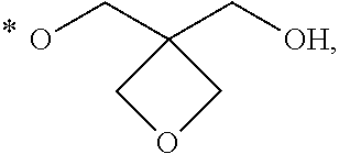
OCC1(C[OH])COC1
